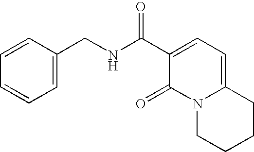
C1=C(CNC(C2=CC=C3N(C2=O)CCCC3)=O)C=CC=C1
